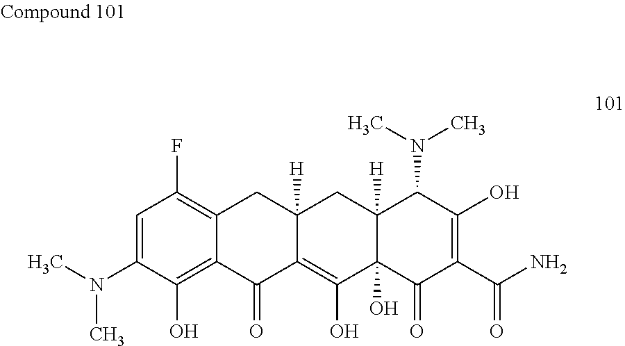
C1=C(N(C)C)C(O)=C2C(=C1F)CC1([H])C(=C(O)C3(O)C([H])(C1)C(N(C)C)C(O)=C(C(N)=O)C3=O)C2=O
